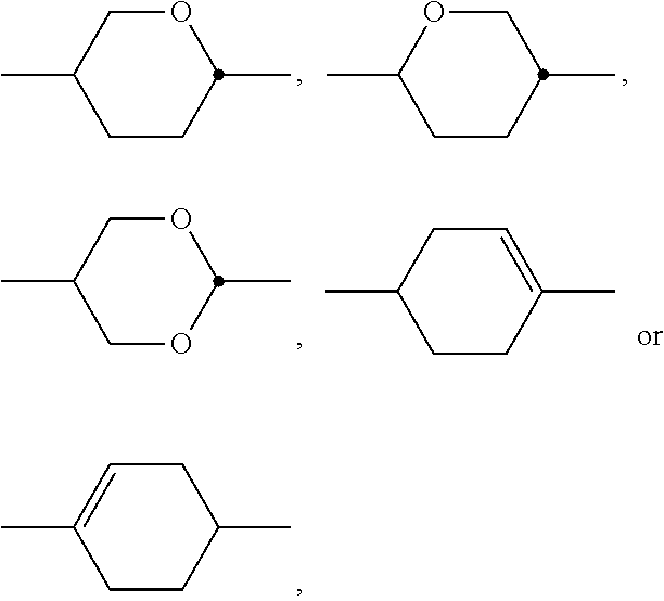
O1CC(C)CCC1C.C1OC(C)CCC1C.O1CC(C)COC1C.C1=C(C)CCC(C)C1.C1C=C(C)CCC1C
